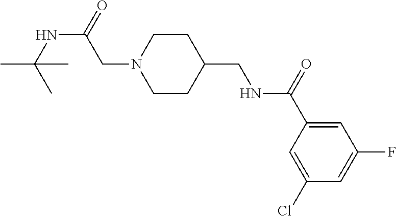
N1(CC(NC(C)(C)C)=O)CCC(CNC(C2=CC(F)=CC(Cl)=C2)=O)CC1
